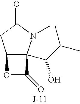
C12C(C(C(C)C)O)(N(C)C(=O)C1)C(=O)O2
